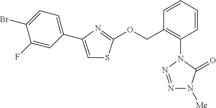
N1=NN(C2=C(COC3=NC(C4=CC=C(Br)C(F)=C4)=CS3)C=CC=C2)C(=O)N1[Me]
